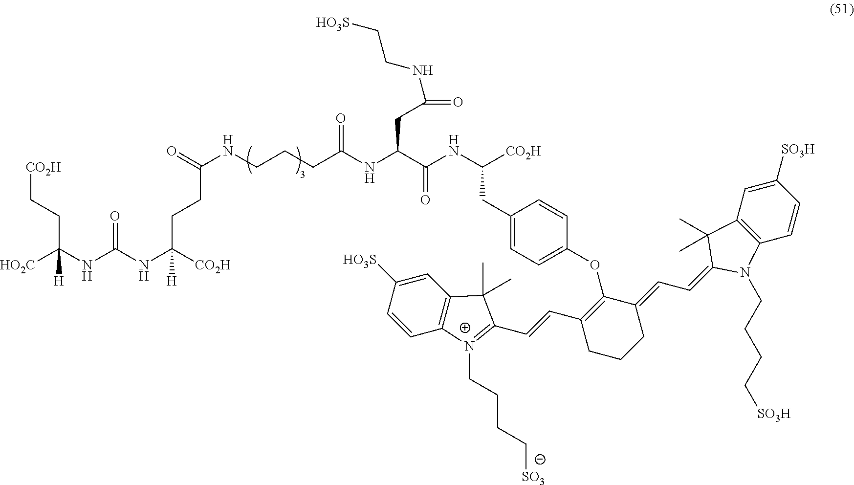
[HO2C]C(NC(NC([CO2H])(CCC(NCCCC(NC(C(NC([CO2H])CC1=CC=C(OC2=C(C=CC3=[N+](CCCC[SO3])C4=C(C=C([HO3S])C=C4)C3(C)C)CCCC2=CC=C2C(C)(C)C3=C(C=CC([SO3H])=C3)N2CCCC[SO3H])C=C1)=O)CC(=O)NCC[HO3S])=O)=O)[H])=O)(CC[CO2H])[H]
